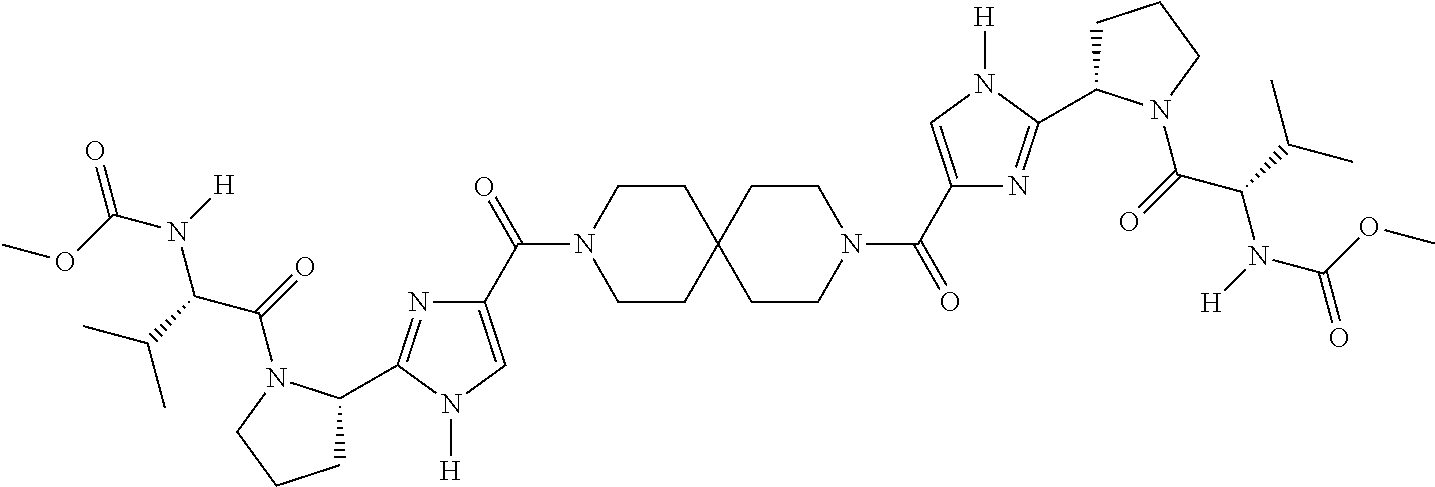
C1(C2=NC(C(=O)N3CCC4(CC3)CCN(C(C3=CN([H])C(C5CCCN5C(=O)C(C(C)C)N(C(=O)OC)[H])=N3)=O)CC4)=CN2[H])CCCN1C(=O)C(C(C)C)N(C(=O)OC)[H]
